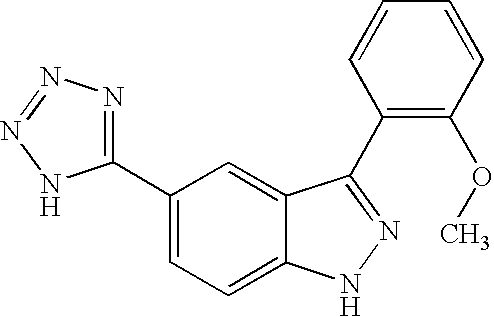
C1(C2=NN=NN2)=CC=C2C(=C1)C(C1=C(OC)C=CC=C1)=NN2
